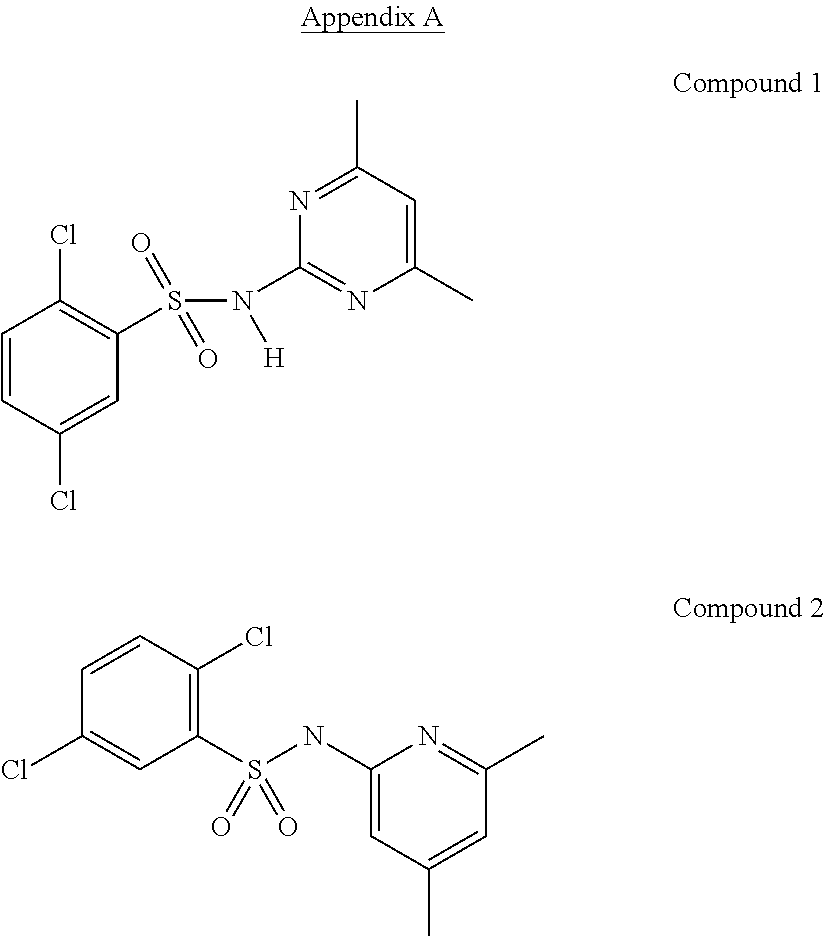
C1=CC(Cl)=CC(S(N([H])C2=NC(C)=CC(C)=N2)(=O)=O)=C1Cl.C1(S(NC2=CC(C)=CC(C)=N2)(=O)=O)=C(Cl)C=CC(Cl)=C1
